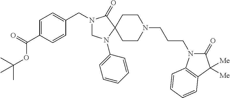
C1=C(C(=O)OC(C)(C)C)C=CC(CN2CN(C3=CC=CC=C3)C3(C2=O)CCN(CCCN2C(=O)C([Me])([Me])C4=C2C=CC=C4)CC3)=C1
